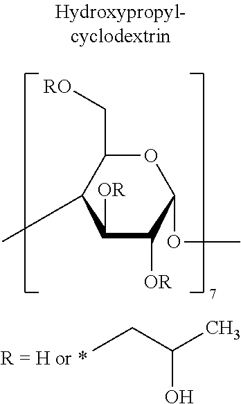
C(O)(CC)C.O1C(C[RO])C(C)C([OR])C([OR])C1OC
